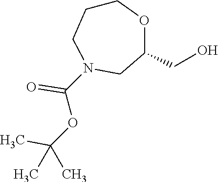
C1CCN(C(OC(C)(C)C)=O)CC(CO)O1
